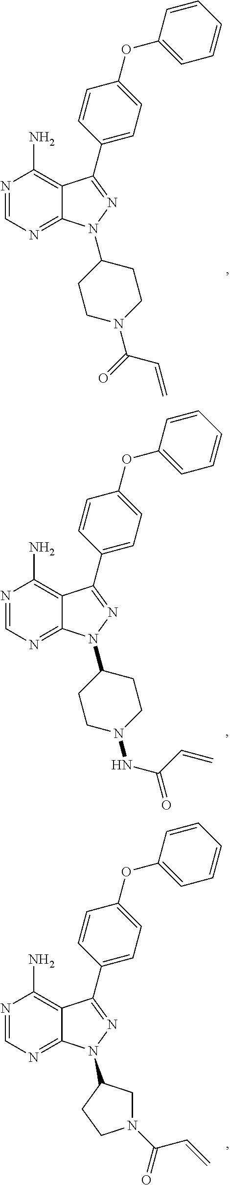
N1=CN=C2C(=C1N)C(C1=CC=C(OC3=CC=CC=C3)C=C1)=NN2C1CCN(C(C=C)=O)CC1.N1=CN=C2C(=C1N)C(C1=CC=C(OC3=CC=CC=C3)C=C1)=NN2C1CCN(NC(C=C)=O)CC1.N1=CN=C2C(=C1N)C(C1=CC=C(OC3=CC=CC=C3)C=C1)=NN2C1CN(C(C=C)=O)CC1
